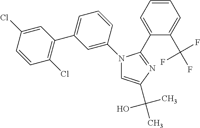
N1(C2=CC(C3=C(Cl)C=CC(Cl)=C3)=CC=C2)C=C(C(O)(C)C)N=C1C1=CC=CC=C1C(F)(F)F
